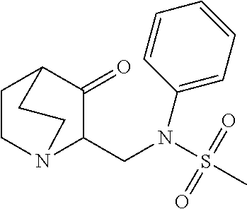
C1CN2C(CN(S(C)(=O)=O)C3=CC=CC=C3)C(=O)C1CC2
